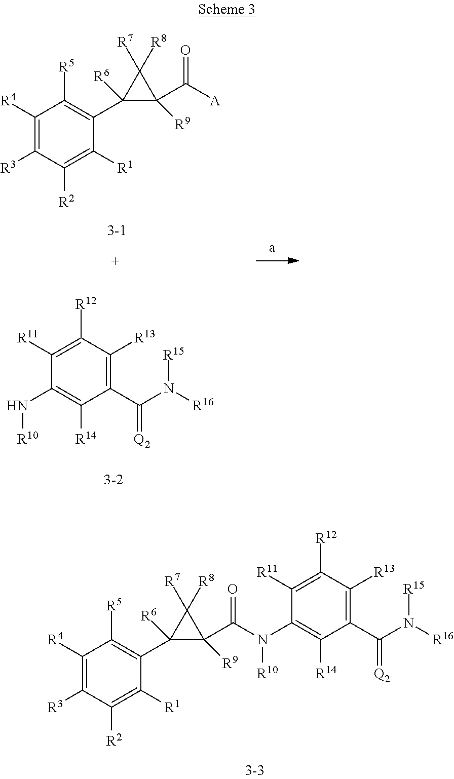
C1([R4])=C([R3])C([R2])=C([R1])C(C2([R6])C(C([A])=O)([R9])C2([R7])[R8])=C1[R5].C1([R12])=C([R11])C(N[R10])=C([R14])C(C(N([R16])[R15])=[Q2])=C1[R13].C1([R4])=C([R3])C([R2])=C([R1])C(C2([R6])C(C(N([R10])C3=C([R14])C(C(N([R16])[R15])=[Q2])=C([R13])C([R12])=C3[R11])=O)([R9])C2([R7])[R8])=C1[R5]
